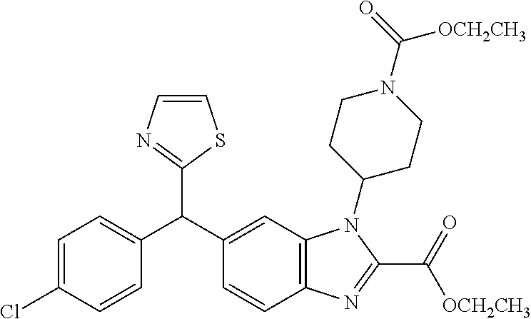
C1=C(Cl)C=CC(C(C2=CC3=C(C=C2)N=C(C([OCH2CH3])=O)N3C2CCN(C([OCH2CH3])=O)CC2)C2=NC=CS2)=C1
